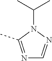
N1=C(C)N(C(C)C)N=C1
